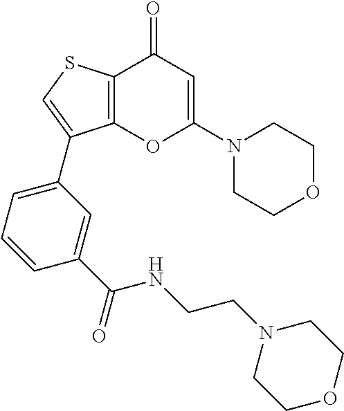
C12=C(SC=C1C1=CC=CC(C(=O)NCCN3CCOCC3)=C1)C(=O)C=C(N1CCOCC1)O2
